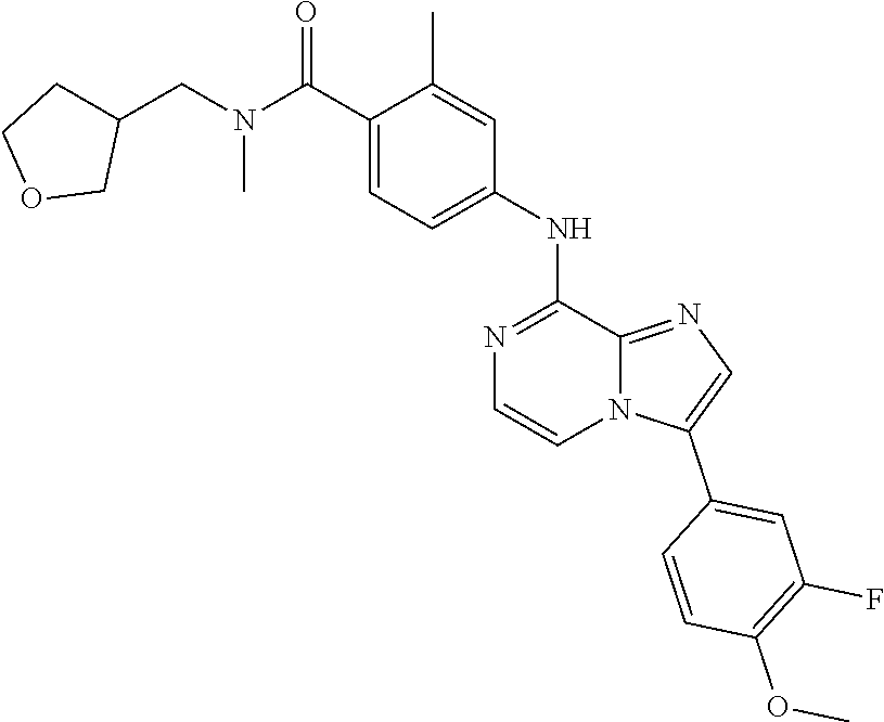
C1=C(C)C(C(N(CC2CCOC2)C)=O)=CC=C1NC1=NC=CN2C1=NC=C2C1=CC(F)=C(OC)C=C1
